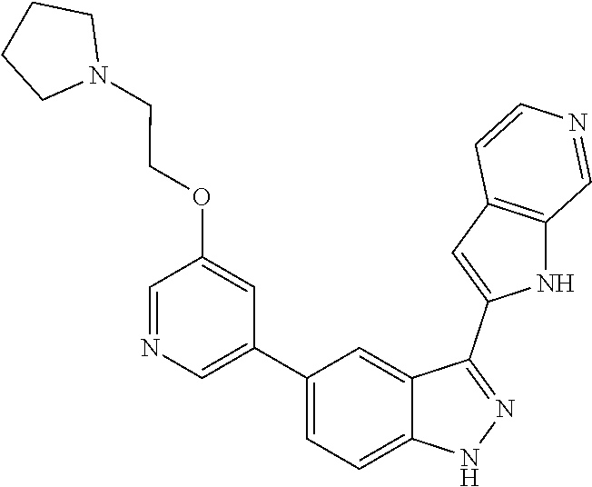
C1(C2=CN=CC(OCCN3CCCC3)=C2)=CC=C2C(=C1)C(C1=CC3=C(N1)C=NC=C3)=NN2
